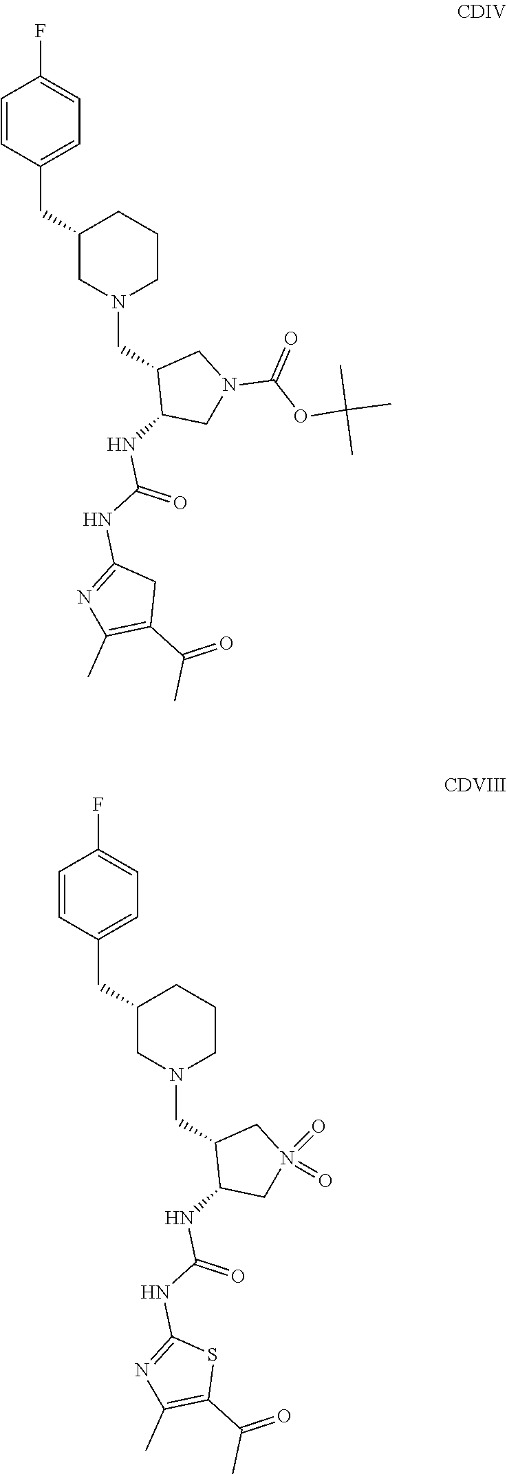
C1=CC(CC2CN(CC3C(NC(=O)NC4=NC(C)=C(C(C)=O)C4)CN(C(OC(C)(C)C)=O)C3)CCC2)=CC=C1F.C1=CC(CC2CN(CC3C(NC(=O)NC4=NC(C)=C(C(C)=O)S4)CN(=O)(=O)C3)CCC2)=CC=C1F
